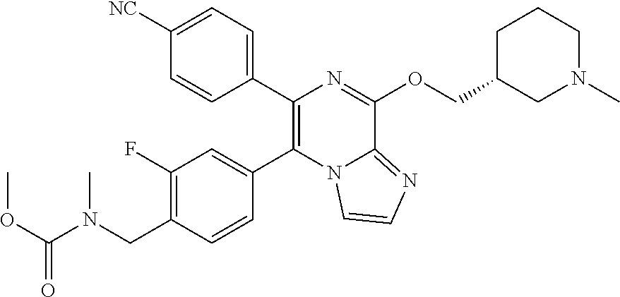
C1(C2=CC=C([NC])C=C2)=C(C2=CC(F)=C(CN(C(OC)=O)C)C=C2)N2C(=NC=C2)C(OCC2CN(C)CCC2)=N1
